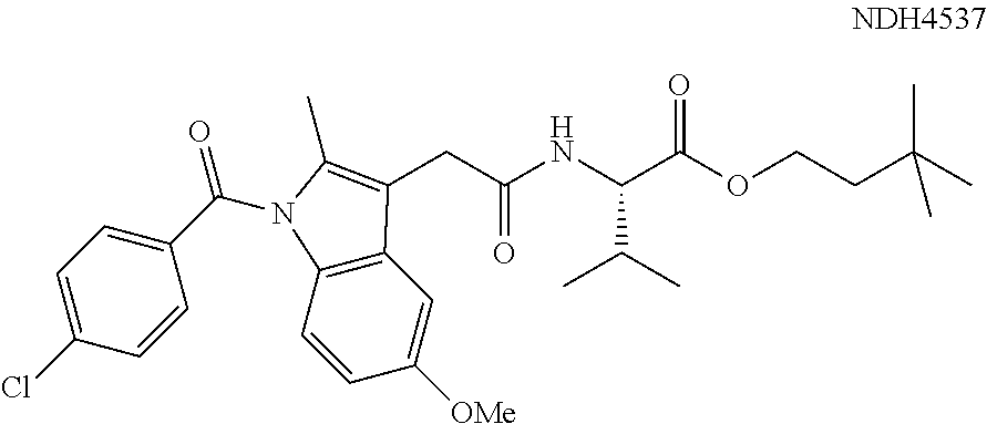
C(C(NC(C(OCCC(C)(C)C)=O)C(C)C)=O)C1=C(C)N(C(C2=CC=C(Cl)C=C2)=O)C2=C1C=C([OMe])C=C2
